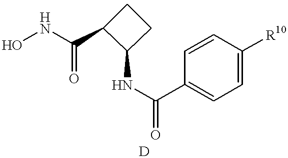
ONC(=O)C1C(NC(=O)C2=CC=C([R10])C=C2)CC1
